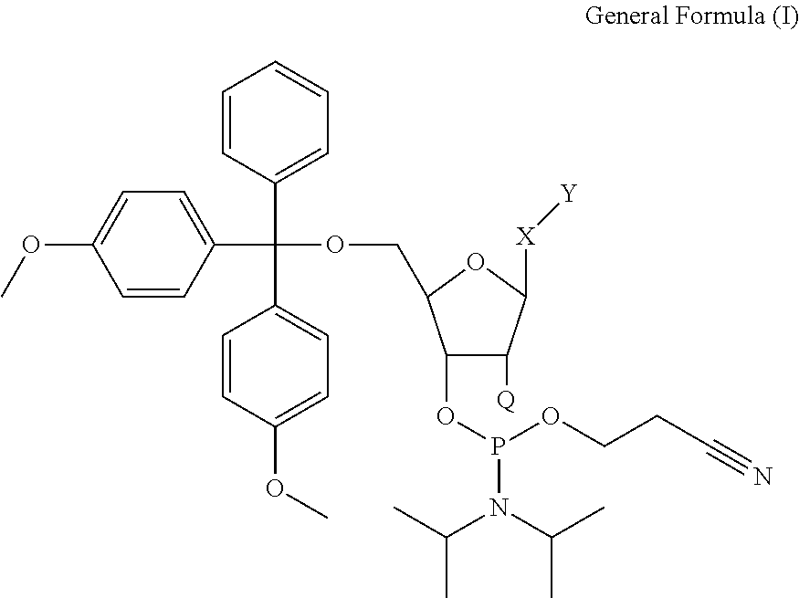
C1(OP(OCCC#N)N(C(C)C)C(C)C)C([Q])C([X][Y])OC1COC(C1=CC=CC=C1)(C1=CC=C(OC)C=C1)C1=CC=C(OC)C=C1
